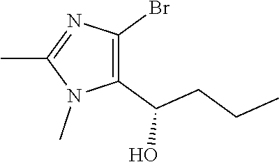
C1(C(CCC)O)=C(Br)N=C(C)N1C
